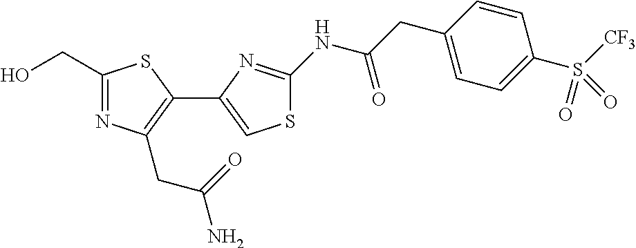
OCC1=NC(CC(=O)N)=C(C2=CSC(NC(CC3=CC=C(S([CF3])(=O)=O)C=C3)=O)=N2)S1
